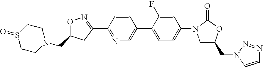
O1N=C(C2=NC=C(C3=CC=C(N4CC(CN5C=CN=N5)OC4=O)C=C3F)C=C2)CC1CN1CCS(=O)CC1
